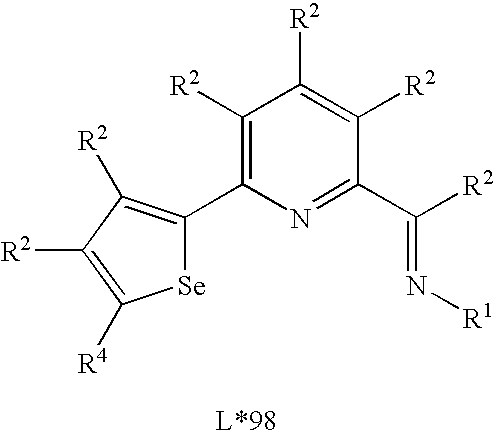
C1([R2])=C(C2=C([R2])C([R2])=C([R4])[Se]2)N=C(C([R2])=N[R1])C([R2])=C1[R2]
